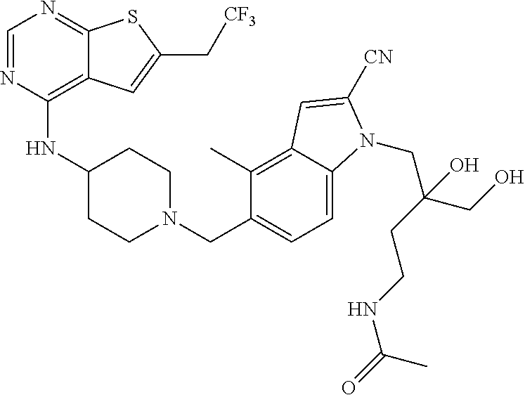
C1=NC(NC2CCN(CC3=CC=C4C(=C3C)C=C([CN])N4CC(CO)(O)CCNC(C)=O)CC2)=C2C(=N1)SC(C[CF3])=C2
